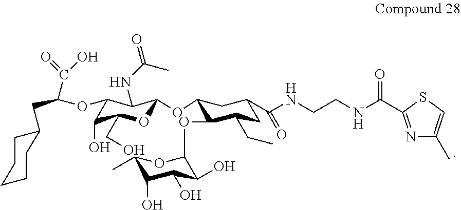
C1(OC2OC(CO)C(O)C(OC(C(=O)O)CC3CCCCC3)C2NC(C)=O)C(OC2C(O)C(O)C(O)C(C)O2)C(CC)CC(C(=O)NCCNC(=O)C2=NC(C)=CS2)C1
